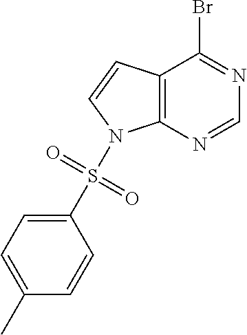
C12=C(N=CN=C1Br)N(S(C1=CC=C(C)C=C1)(=O)=O)C=C2
